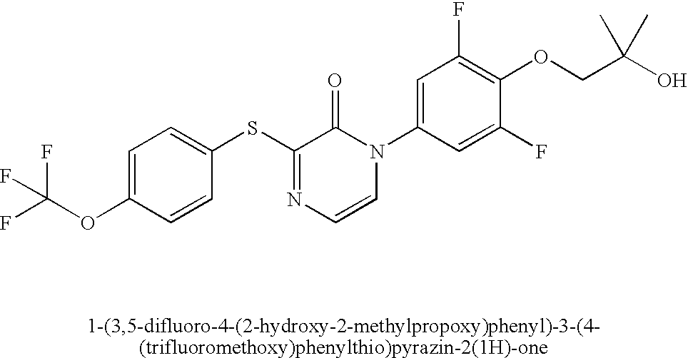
S(C1=NC=CN(C2=CC(F)=C(OCC(O)(C)C)C(F)=C2)C1=O)C1=CC=C(OC(F)(F)F)C=C1
